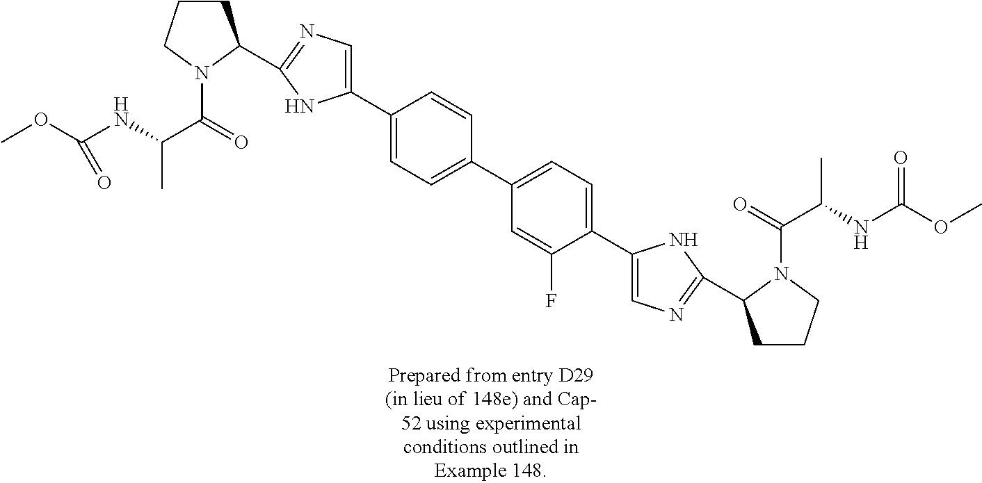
C1CCN(C(=O)C(NC(OC)=O)C)C1C1=NC=C(C2=CC=C(C3=CC=C(C4=CN=C(C5CCCN5C(=O)C(NC(OC)=O)C)N4)C(F)=C3)C=C2)N1
